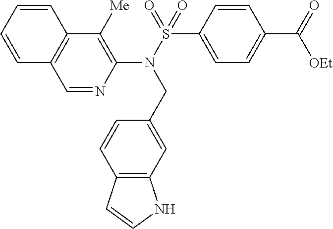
C1=NC(N(S(=O)(C2=CC=C(C(=O)[OEt])C=C2)=O)CC2=CC3=C(C=C2)C=CN3)=C([Me])C2=C1C=CC=C2
